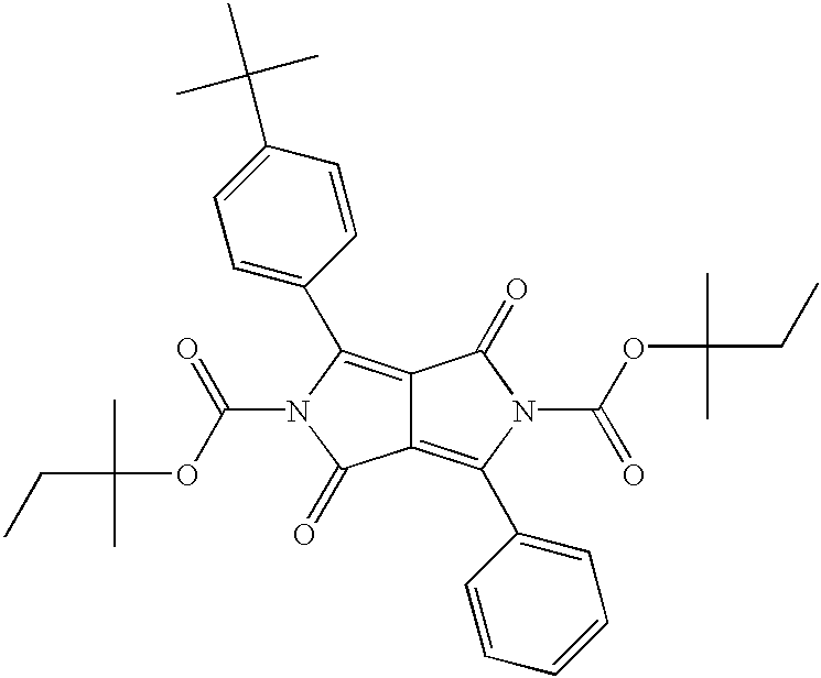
C12=C(C3=CC=CC=C3)N(C(OC(C)(C)CC)=O)C(=O)C1=C(C1=CC=C(C(C)(C)C)C=C1)N(C(=O)OC(C)(C)CC)C2=O
